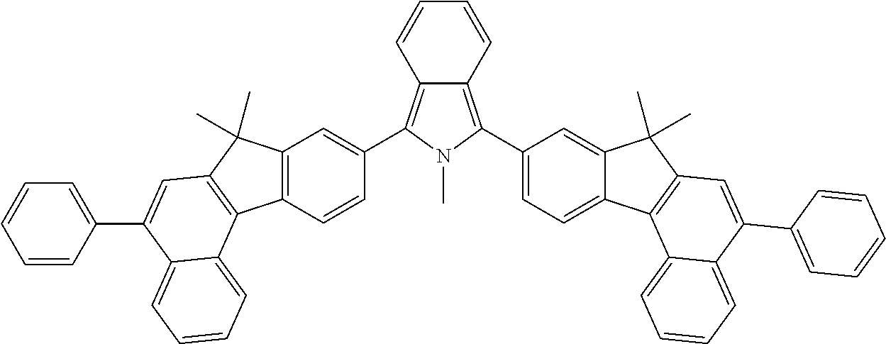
C12=C(C3=CC=C4C(=C3)C(C)(C)C3=C4C4=CC=CC=C4C(C4=CC=CC=C4)=C3)N(C)C(C3=CC4=C(C=C3)C3=C(C4(C)C)C=C(C4=CC=CC=C4)C4=CC=CC=C34)=C1C=CC=C2
